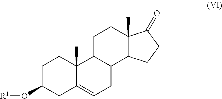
C1C(O[R1])CC2=CCC3C(C2(C)C1)CCC1(C)C3CCC1=O
